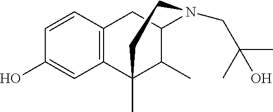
C12=C(C=CC(O)=C1)CC1C(C)C2(C)CCN1CC(C)(C)O
